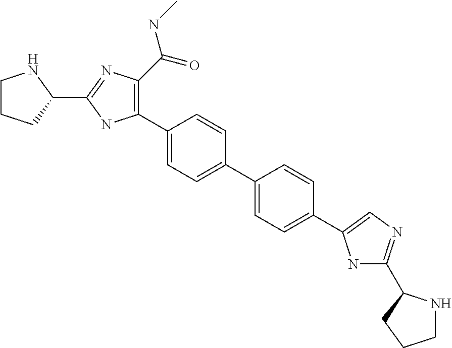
C1CCC(C2=NC(C(NC)=O)=C(C3=CC=C(C4=CC=C(C5=CN=C(C6NCCC6)N5)C=C4)C=C3)N2)N1
